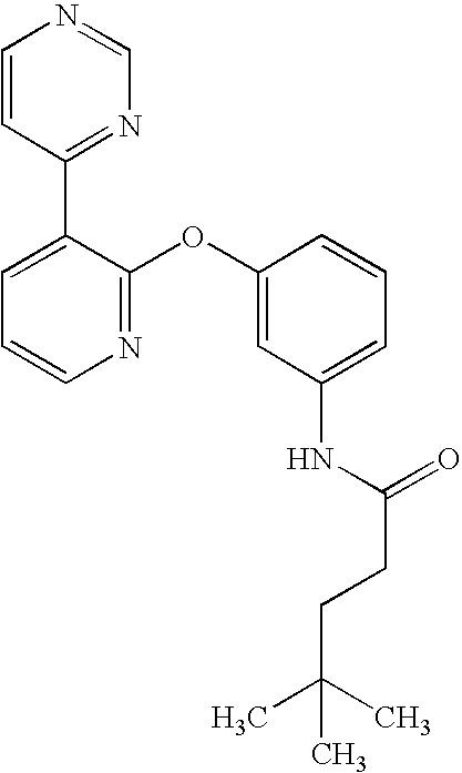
C1=CC(C2=CC=CN=C2OC2=CC(NC(=O)CCC(C)(C)C)=CC=C2)=NC=N1
